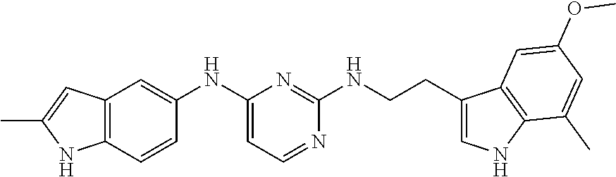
C(NC1=NC(NC2=CC3=C(C=C2)NC(C)=C3)=CC=N1)CC1=CNC2=C1C=C(OC)C=C2C
